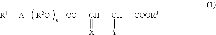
[R1][A][R2O][CO]C(C([COOR3])[Y])=[X]
